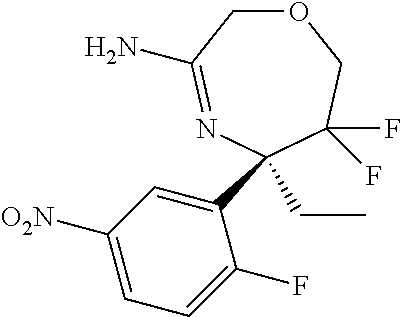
C1(C2(CC)N=C(N)COCC2(F)F)=CC([O2N])=CC=C1F
